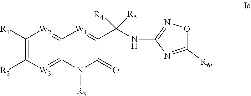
C1([R1])=C([R2])[W3]=C2C(=[W2]1)[W1]=C(C(NC1=NOC([R6])=N1)([R4])[R5])C(=O)N2[R3]
